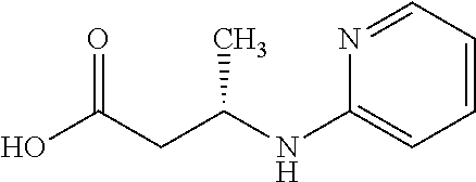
OC(CC(NC1=CC=CC=N1)C)=O
